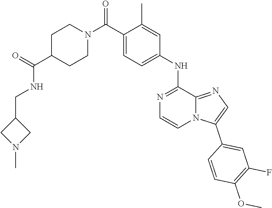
C12=NC=C(C3=CC(F)=C(OC)C=C3)N1C=CN=C2NC1=CC=C(C(N2CCC(C(NCC3CN(C)C3)=O)CC2)=O)C(C)=C1
